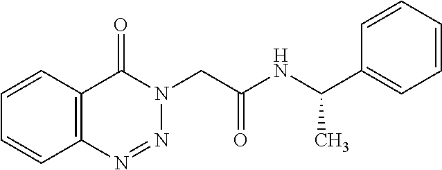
C12=C(C(=O)N(CC(NC(C3=CC=CC=C3)C)=O)N=N1)C=CC=C2
